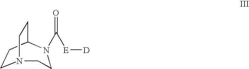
N12CCC(CC1)N(C([E][D])=O)CC2
